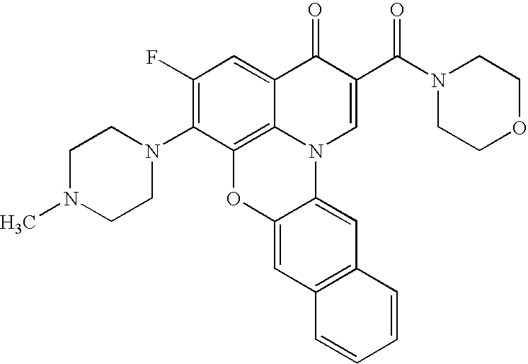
C12=C3C(=CC(F)=C1N1CCN(C)CC1)C(=O)C(C(N1CCOCC1)=O)=CN3C1=CC3=C(C=C1O2)C=CC=C3
